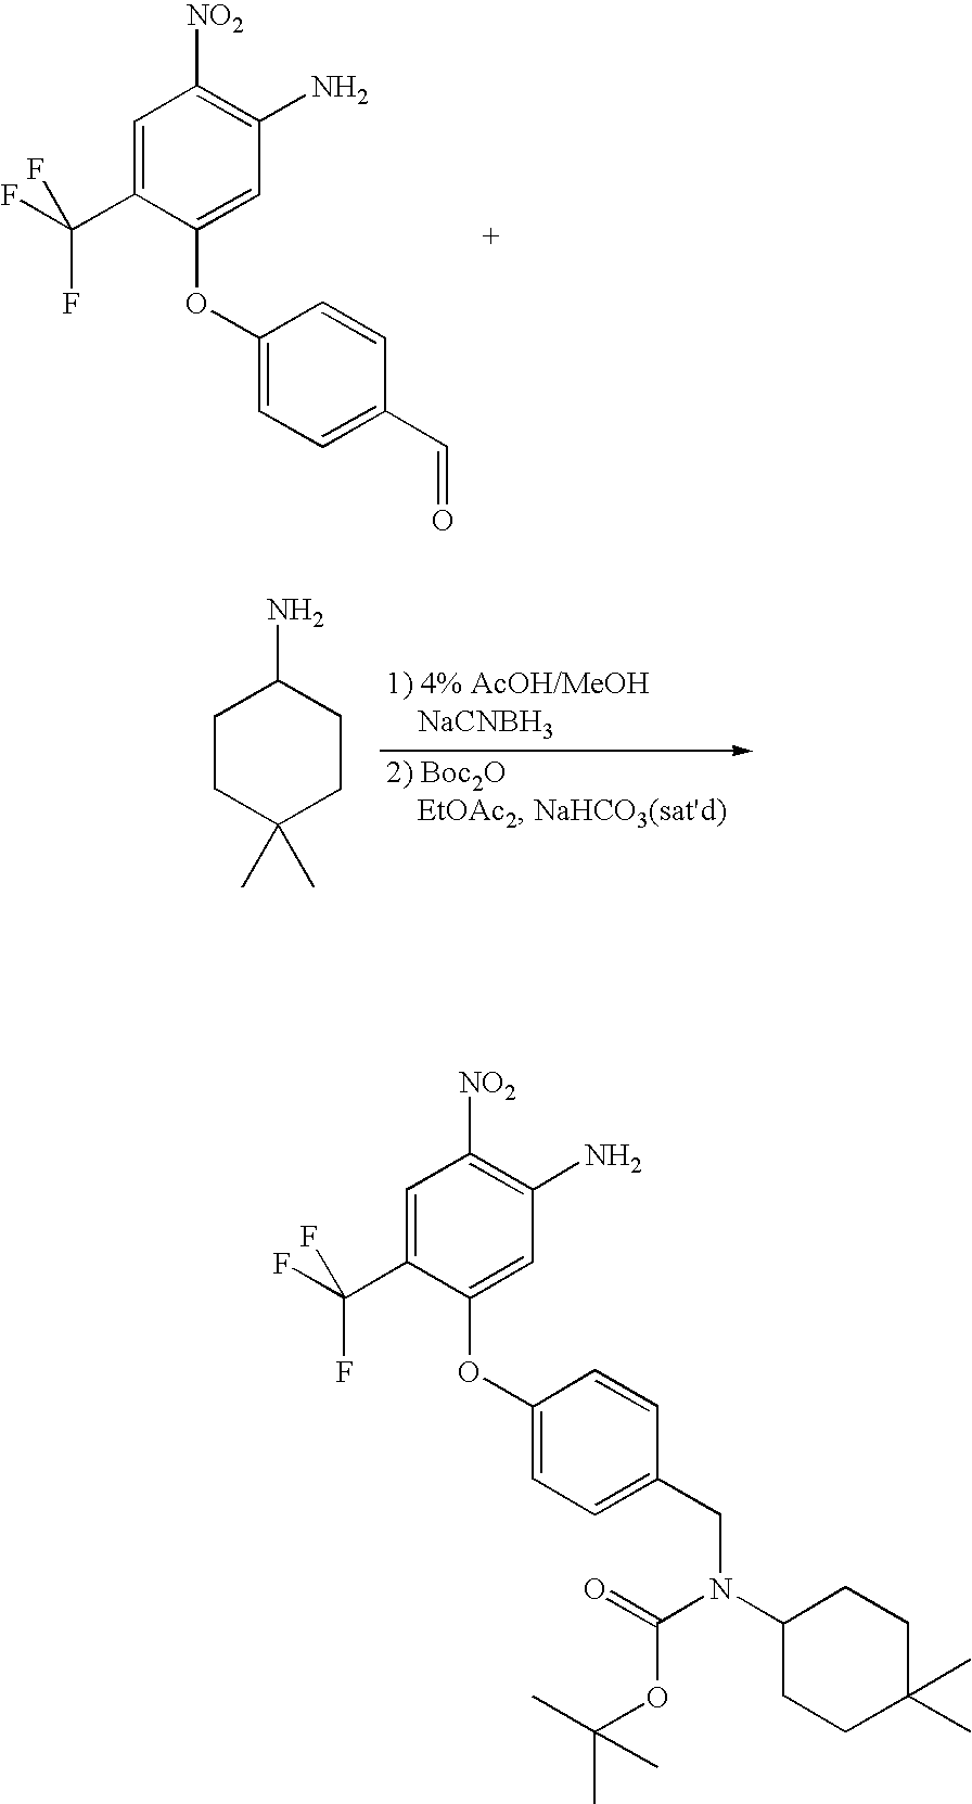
C1(OC2=CC(N)=C([NO2])C=C2C(F)(F)F)=CC=C(C=O)C=C1.C1CC(C)(C)CCC1N.C1(OC2=CC(N)=C([NO2])C=C2C(F)(F)F)=CC=C(CN(C2CCC(C)(C)CC2)C(=O)OC(C)(C)C)C=C1
